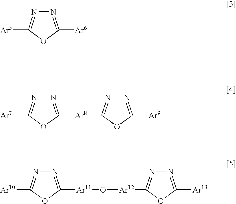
N1=C([Ar6])OC([Ar5])=N1.N1=C([Ar8]C2=NN=C([Ar9])O2)OC([Ar7])=N1.N1=C([Ar11]O[Ar12]C2=NN=C([Ar13])O2)OC([Ar10])=N1
